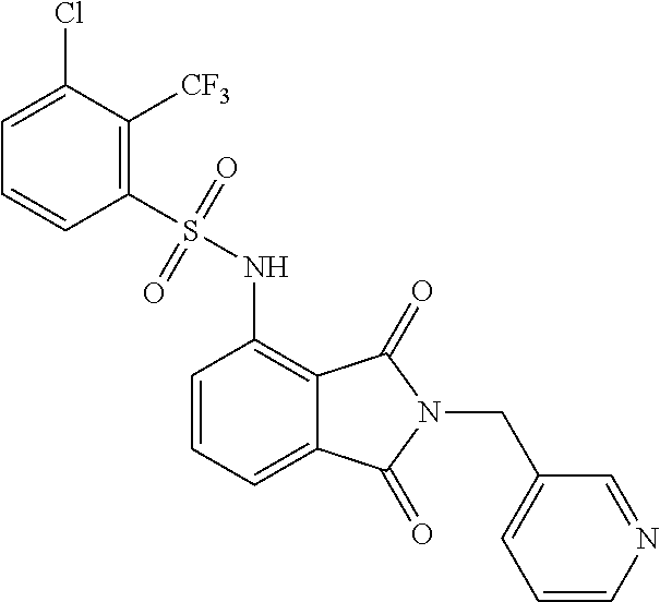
C1=CN=CC(CN2C(=O)C3=C(NS(=O)(=O)C4=C([CF3])C(Cl)=CC=C4)C=CC=C3C2=O)=C1
